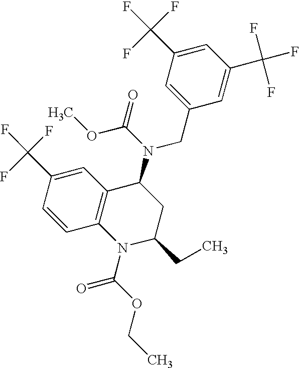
C12=C(C=C(C(F)(F)F)C=C1)C(N(C(OC)=O)CC1=CC(C(F)(F)F)=CC(C(F)(F)F)=C1)CC(CC)N2C(=O)OCC
